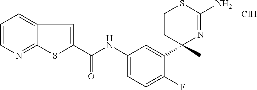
C(NC1=CC=C(F)C(C2(C)N=C(N)SCC2)=C1)(=O)C1=CC2=CC=CN=C2S1.Cl
